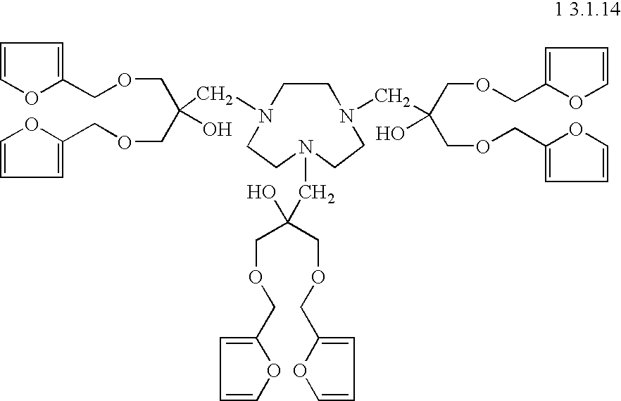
N1(CC(COCC2=CC=CO2)(COCC2=CC=CO2)O)CCN(CC(COCC2=CC=CO2)(COCC2=CC=CO2)O)CCN(CC(COCC2=CC=CO2)(COCC2=CC=CO2)O)CC1
